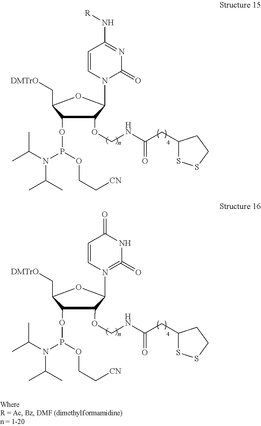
N1=C(N[R])C=CN(C2C(OCNC(CC3SSCC3)=O)C(OP(N(C(C)C)C(C)C)OCC[CN])C(C[DMTrO])O2)C1=O.N1C(=O)=N(C2C(OCNC(CC3SSCC3)=O)C(OP(N(C(C)C)C(C)C)OCC[CN])C(C[DMTrO])O2)C=CC1=O
